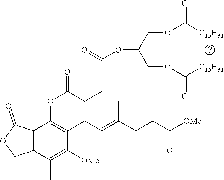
C12=C(C(=O)OC1)C(OC(=O)CCC(OC(COC([C15H31])=O)COC([C15H31])=O)=O)=C(CC=C(CCC([OMe])=O)C)C([OMe])=C2C
